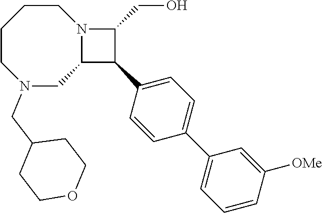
C1CCCN(CC2CCOCC2)CC2N1C(CO)C2C1=CC=C(C2=CC=CC([OMe])=C2)C=C1
